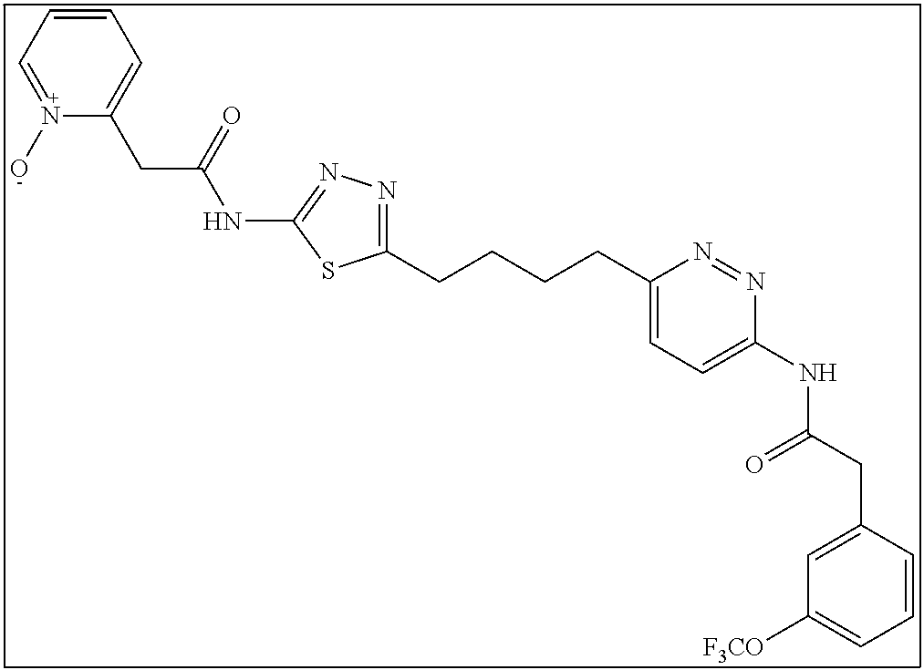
C1(CCCCC2=NN=C(NC(CC3=CC=CC=N3O)=O)S2)=CC=C(NC(CC2=CC([F3CO])=CC=C2)=O)N=N1
